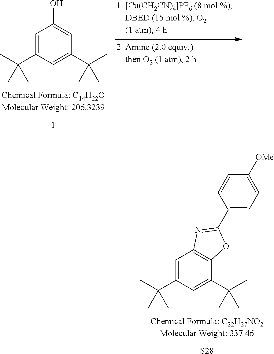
C1=C(C(C)(C)C)C=C(C(C)(C)C)C2=C1N=C(C1=CC=C([OMe])C=C1)O2.[S28].C1=C(C(C)(C)C)C=C(C(C)(C)C)C=C1O
